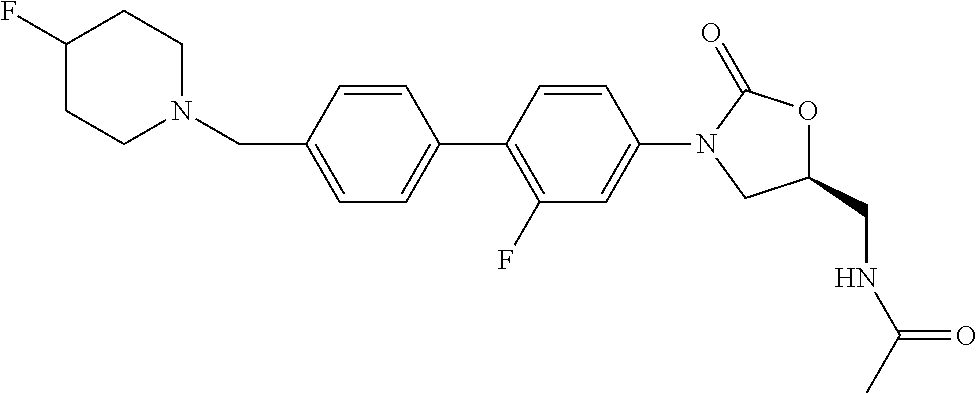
C(C1=CC=C(C2=C(F)C=C(N3CC(CNC(C)=O)OC3=O)C=C2)C=C1)N1CCC(F)CC1
